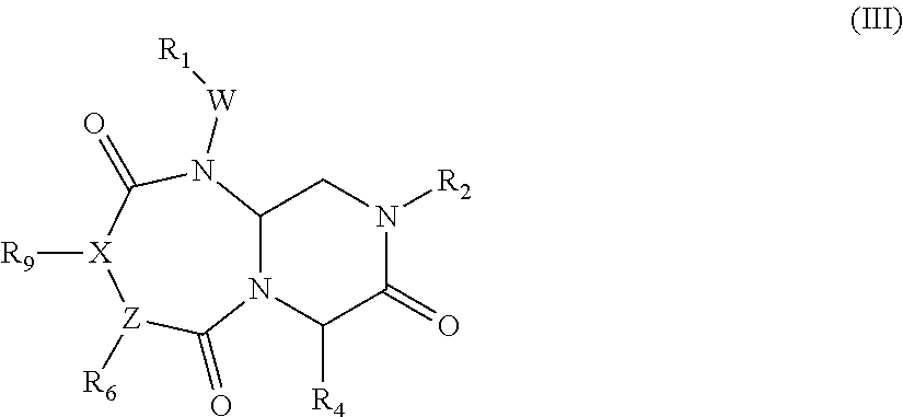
N12C(CN([R2])C(=O)C1[R4])N([W][R1])C(=O)[X]([R9])[Z]([R6])C2=O
